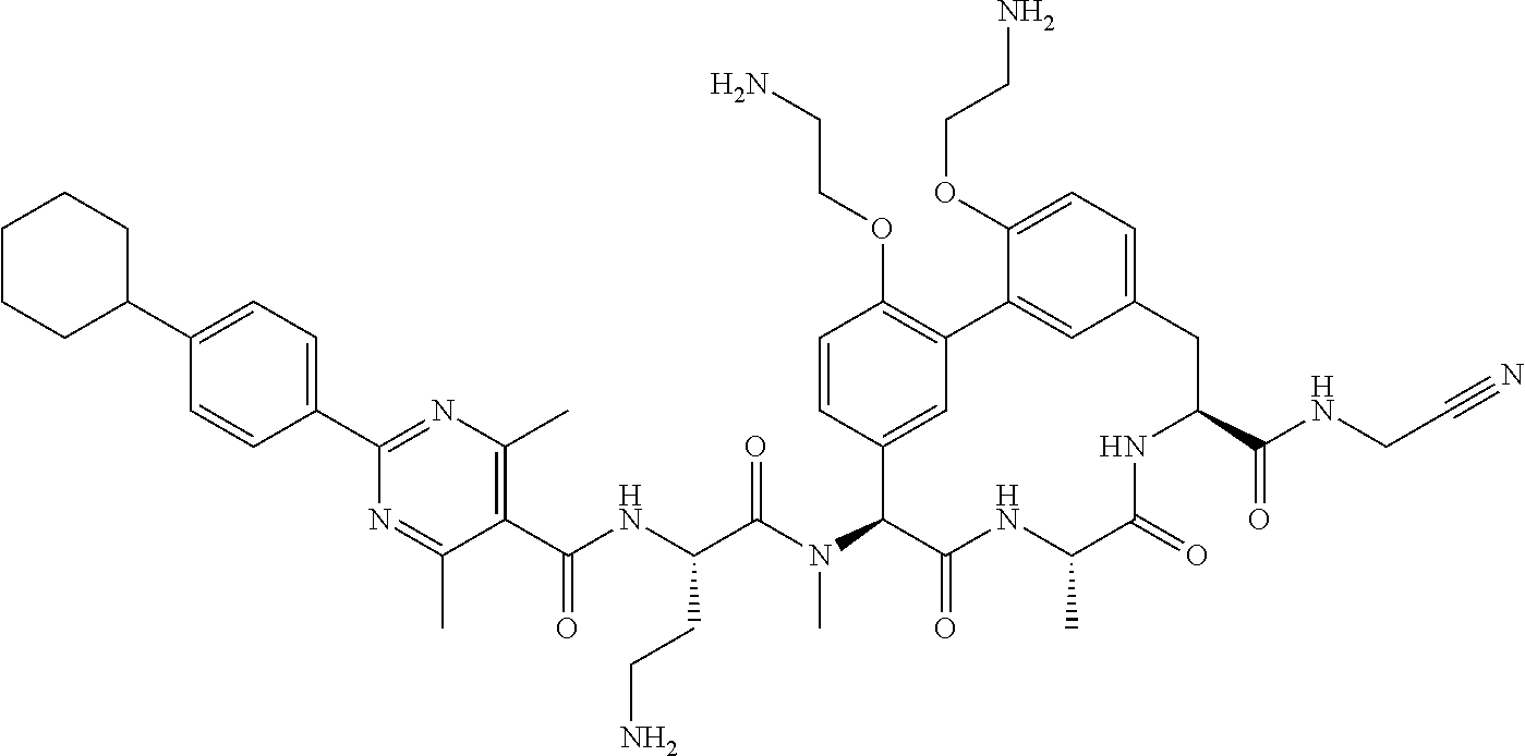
C1(C(NC(C(N(C2C(=O)NC(C)C(=O)NC(C(NCC#N)=O)CC3=CC=C(OCCN)C(=C3)C3=C(OCCN)C=CC2=C3)C)=O)CCN)=O)=C(C)N=C(C2=CC=C(C3CCCCC3)C=C2)N=C1C
